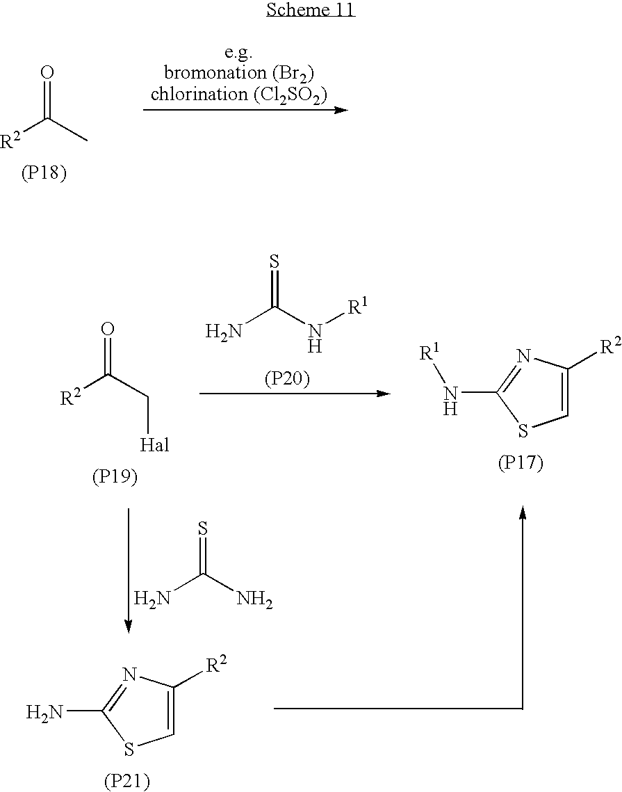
[R2]C(C)=O.[(P18)].[R2]C(C[Hal])=O.[(P19)].NC(N[R1])=S.[(P20)].[R1]NC1=NC([R2])=CS1.[(P17)].C1=C([R2])N=C(N)S1.[(P21)].NC(N)=S
